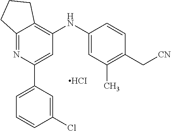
[HCI].C12=NC(C3=CC=CC(Cl)=C3)=CC(NC3=CC(C)=C(C[CN])C=C3)=C1CCC2
